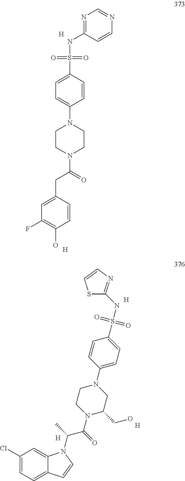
[H].N1=C(NS(=O)(=O)C2=CC=C(N3CCN(C(CC4=CC(F)=C(O)C=C4)=O)CC3)C=C2)C=CN=C1.[H].S1C(NS(=O)(=O)C2=CC=C(N3CCN(C(=O)C(C)N4C5=CC(Cl)=CC=C5C=C4)C(CO)C3)C=C2)=NC=C1.[H].[H].[H]
